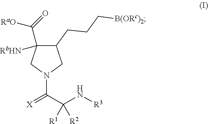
C1(C([RaO])=O)([RbHN])C(CCC[B(ORc)2])CN(C(C(N[R3])([R2])[R1])=[X])C1
